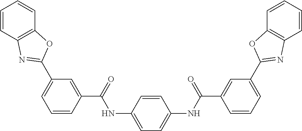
C1=CC2=C(C=C1)OC(C1=CC=CC(C(=O)NC3=CC=C(NC(C4=CC(C5=NC6=C(C=CC=C6)O5)=CC=C4)=O)C=C3)=C1)=N2
